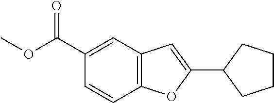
C1(C2CCCC2)=CC2=C(O1)C=CC(C(OC)=O)=C2
